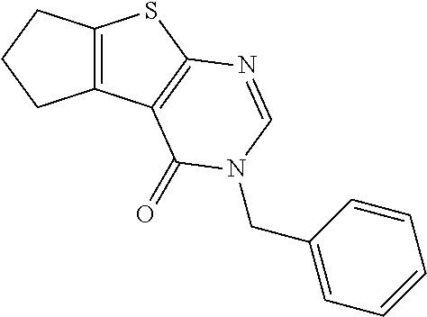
C12=C(C3=C(S1)N=CN(CC1=CC=CC=C1)C3=O)CCC2
